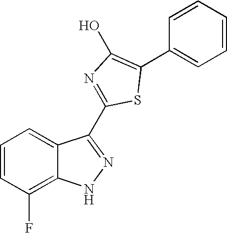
C1=CC=C2C(=C1F)NN=C2C1=NC(O)=C(C2=CC=CC=C2)S1
